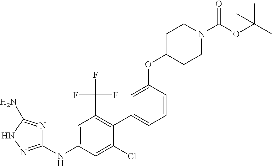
C1(C2=C(C(F)(F)F)C=C(NC3=NNC(N)=N3)C=C2Cl)=CC=CC(OC2CCN(C(=O)OC(C)(C)C)CC2)=C1
